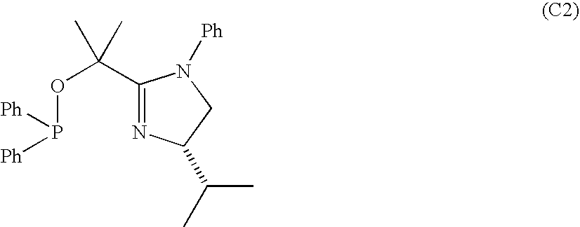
C1(C(OP([Ph])[Ph])(C)C)=NC(C(C)C)CN1[Ph]
